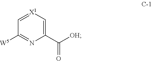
[OH]C(C1=C[X1]=CC([W5])=N1)=O
